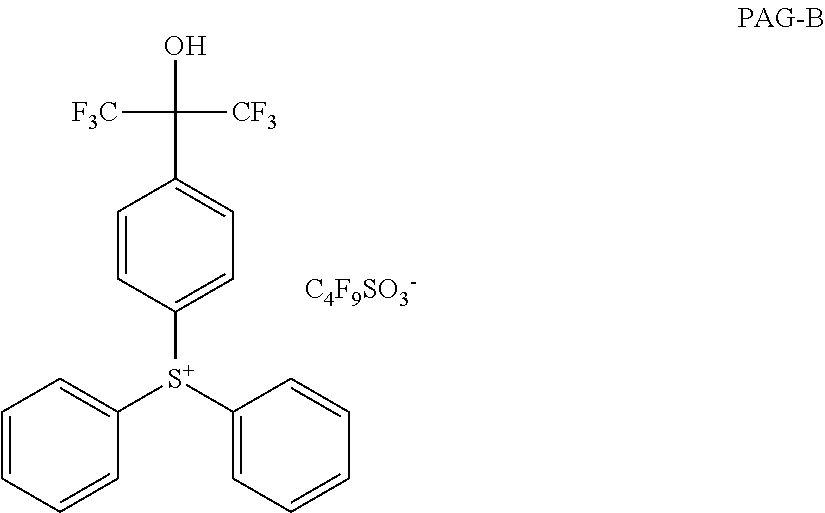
C1=CC([S+](C2=CC=CC=C2)C2=CC=CC=C2)=CC=C1C(O)([CF3])[F3C].[C4F9SO3-]
